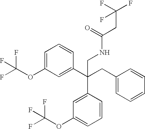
C1(C(CC2=CC=CC=C2)(CNC(CC(F)(F)F)=O)C2=CC(OC(F)(F)F)=CC=C2)=CC(OC(F)(F)F)=CC=C1
